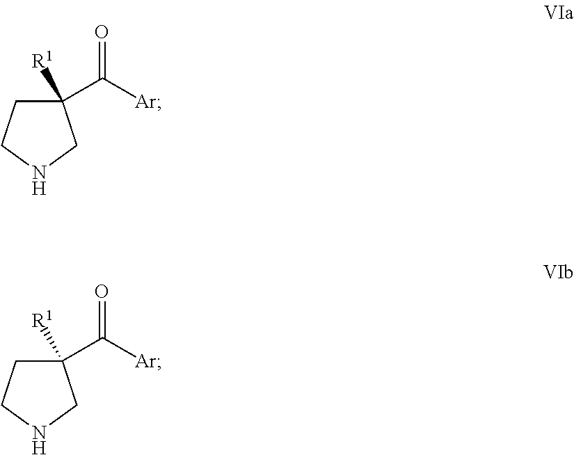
[Ar]C(C1([R1])CCNC1)=O.[Ar]C(C1([R1])CCNC1)=O
